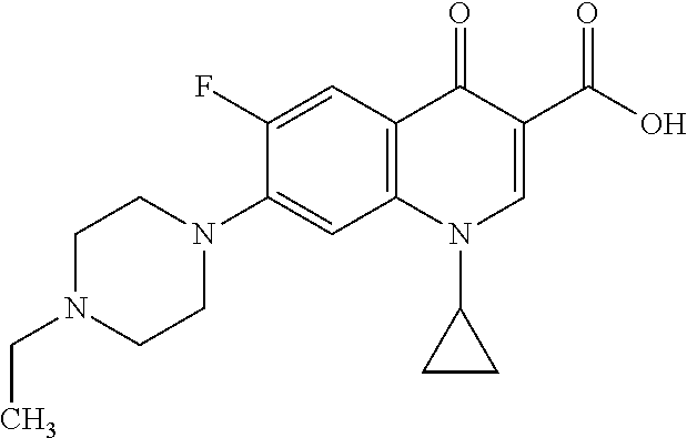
C12=C(C=C(F)C(N3CCN(CC)CC3)=C1)C(=O)C(C(=O)O)=CN2C1CC1
